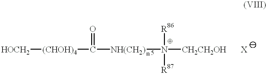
[HOCH2][(CHOH)4]C([NH(CH2)]N([CH2CH2OH])([R87])[R86])=O.[X]
